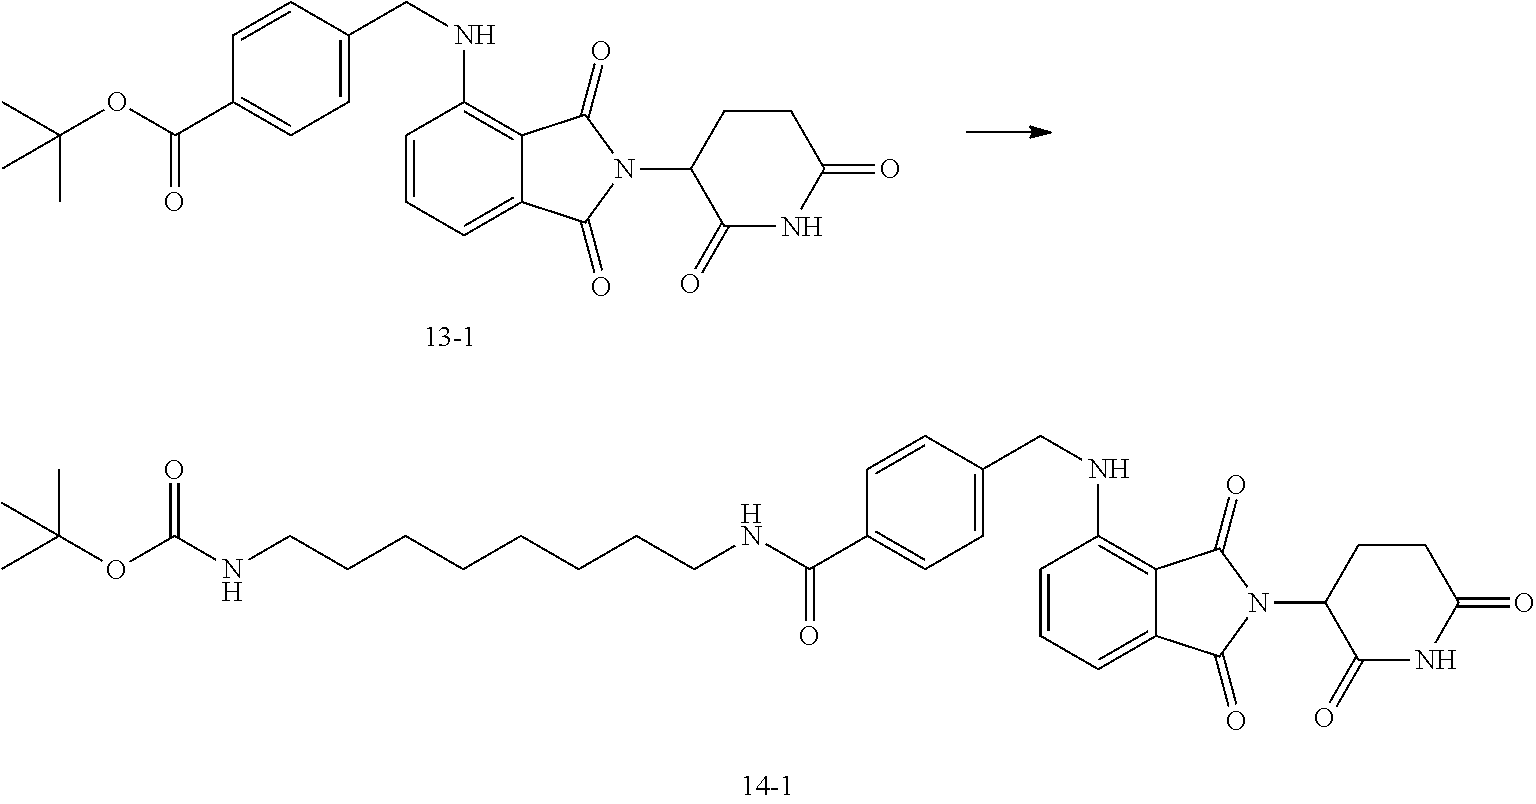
C1=CC=C2C(=C1NCC1=CC=C(C(OC(C)(C)C)=O)C=C1)C(=O)N(C1C(=O)NC(=O)CC1)C2=O.C1(=O)N(C2C(=O)NC(=O)CC2)C(=O)C2=C(NCC3=CC=C(C(NCCCCCCCCNC(OC(C)(C)C)=O)=O)C=C3)C=CC=C12
